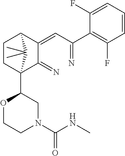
C1CC2(C3OCCN(C(NC)=O)C3)C(=N)C(=CC(=N)C3=C(F)C=CC=C3F)C1C2(C)C
